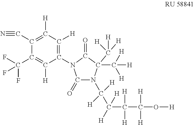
C1(N2C(=O)N(C(C(C(C(O[H])([H])[H])([H])[H])([H])[H])([H])[H])C(C([H])([H])[H])(C([H])([H])[H])C2=O)=C([H])C([H])=C(C#N)C(C(F)(F)F)=C1[H]
